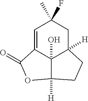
C1=C2C3(O)C([H])(CC1(F)C)CCC3([H])OC2=O
